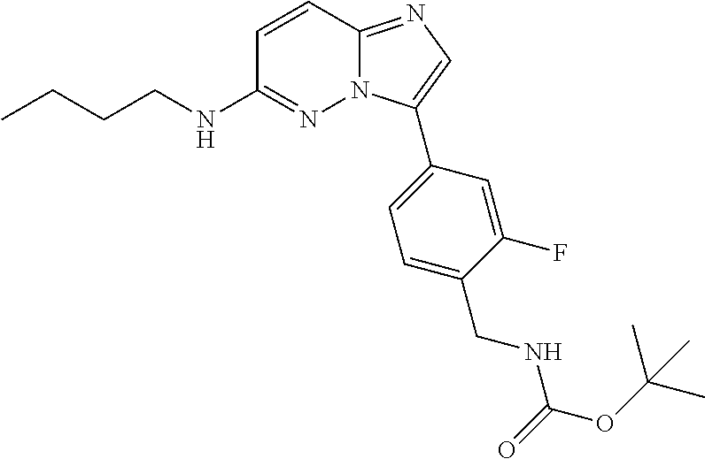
C1(C2=CN=C3N2N=C(NCCCC)C=C3)=CC=C(CNC(OC(C)(C)C)=O)C(F)=C1
